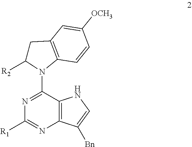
N1=C(N2C([R2])CC3=C2C=CC([OCH3])=C3)C2=C(N=C1[R1])C([Bn])=CN2
